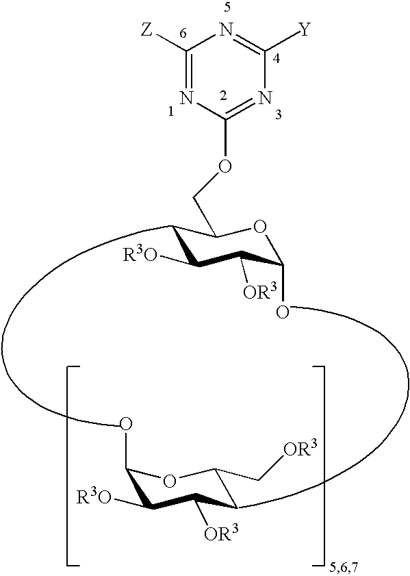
C1C([R3O])C([OR3])C(O)OC1COC1=NC([Y])=NC([Z])=N1.C1(O)C([R3O])C([OR3])CC(C[OR3])O1
